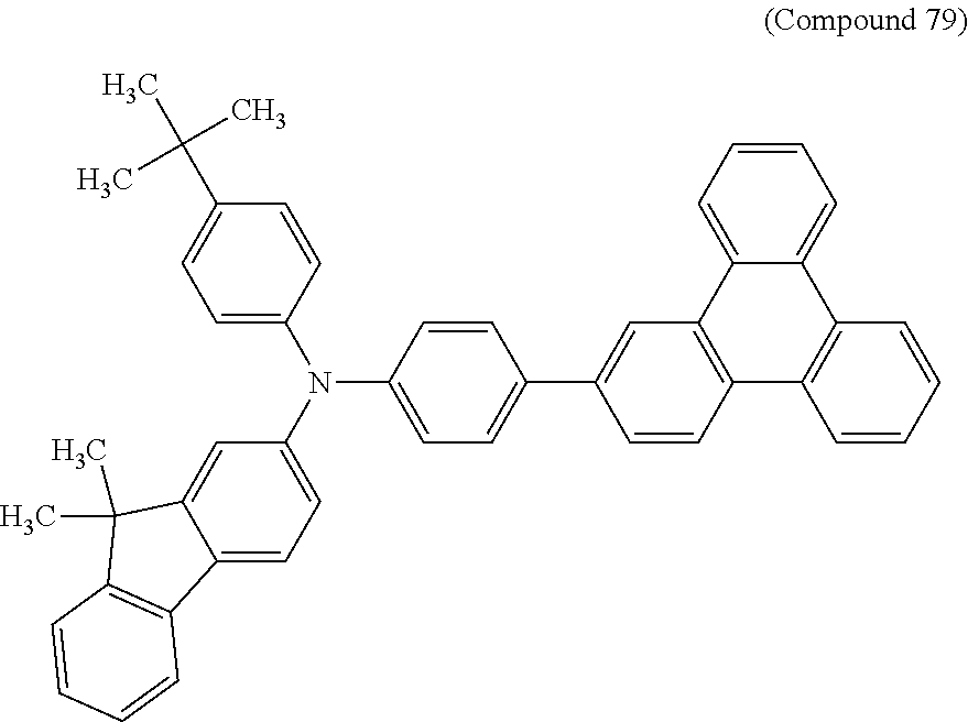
C12=C(C=CC=C1)C1=CC=CC=C1C1=C2C=CC(C2=CC=C(N(C3=CC=C4C(=C3)C(C)(C)C3=C4C=CC=C3)C3=CC=C(C(C)(C)C)C=C3)C=C2)=C1
